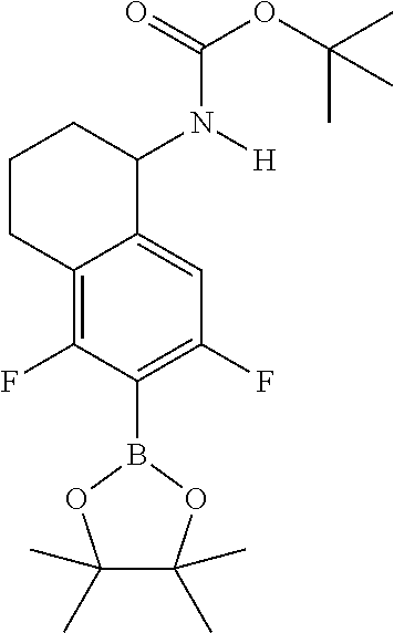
C1CC2=C(F)C(B3OC(C)(C)C(C)(C)O3)=C(F)C=C2C(N([H])C(=O)OC(C)(C)C)C1
